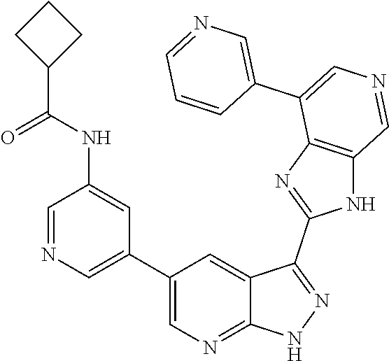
C1(C2=CN=CC(NC(=O)C3CCC3)=C2)=CN=C2C(=C1)C(C1=NC3=C(N1)C=NC=C3C1=CN=CC=C1)=NN2
